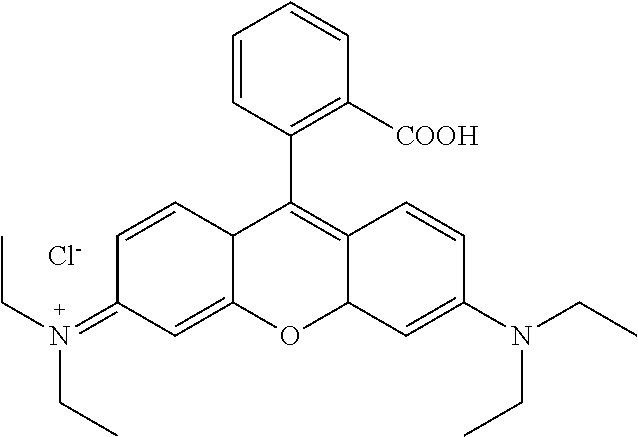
CCN(CC)=C1C=C2C(C=C1)C(C1=C([COOH])C=CC=C1)=C1C(O2)C=C(N(CC)CC)C=C1.[Cl-]
